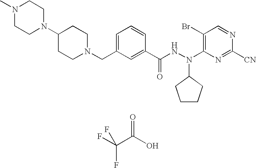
FC(C(O)=O)(F)F.C1=NC([CN])=NC(N(NC(C2=CC(CN3CCC(N4CCN(C)CC4)CC3)=CC=C2)=O)C2CCCC2)=C1Br
